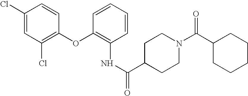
C1(Cl)=CC(Cl)=C(OC2=C(NC(C3CCN(C(C4CCCCC4)=O)CC3)=O)C=CC=C2)C=C1
